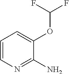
C1=CN=C(N)C(OC(F)F)=C1
